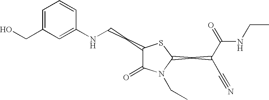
C1=C(CO)C=C(NCCC2C(=O)N(CC)C(CC(C#N)C(=O)NCC)S2)C=C1
